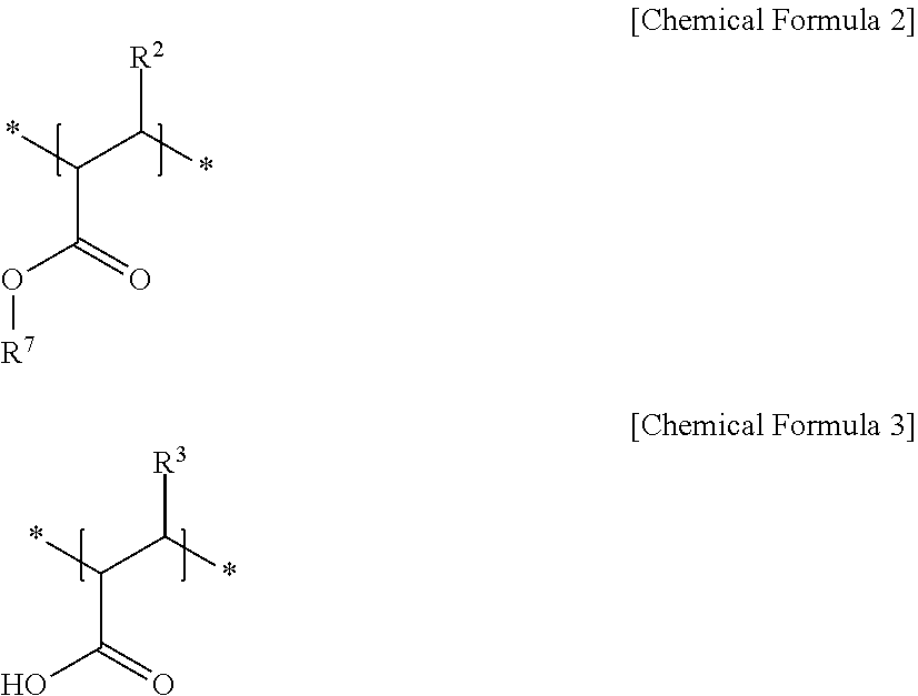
C(C(O[R7])=O)(*)C([R2])*.C(C(O)=O)(*)C([R3])*
